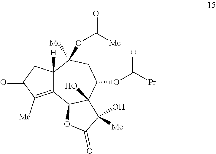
C12=C([Me])C(=O)CC1([H])C(OC([Me])=O)([Me])CC(OC([Pr])=O)C1(O)C2OC(=O)C1([Me])O
